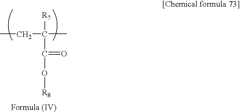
CCC(C)([R7])C(=O)O[R8]
